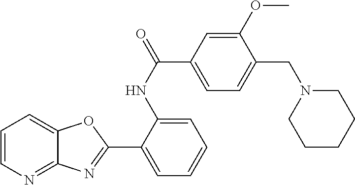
C1=CN=C2C(=C1)OC(C1=CC=CC=C1NC(=O)C1=CC=C(CN3CCCCC3)C(OC)=C1)=N2
